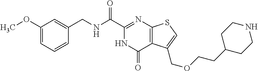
COC1=CC=CC(CNC(C2=NC3=C(C(=O)N2)C(COCCC2CCNCC2)=CS3)=O)=C1
